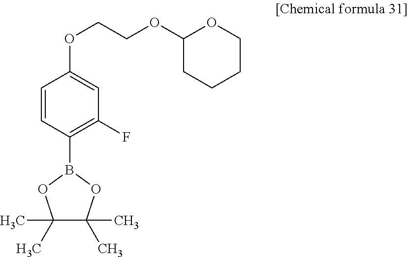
C1=CC(B2OC(C)(C)C(C)(C)O2)=C(F)C=C1OCCOC1CCCCO1
